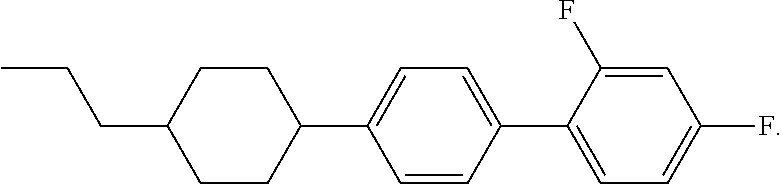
C1=C(F)C(C2=CC=C(C3CCC(CCC)CC3)C=C2)=CC=C1F
